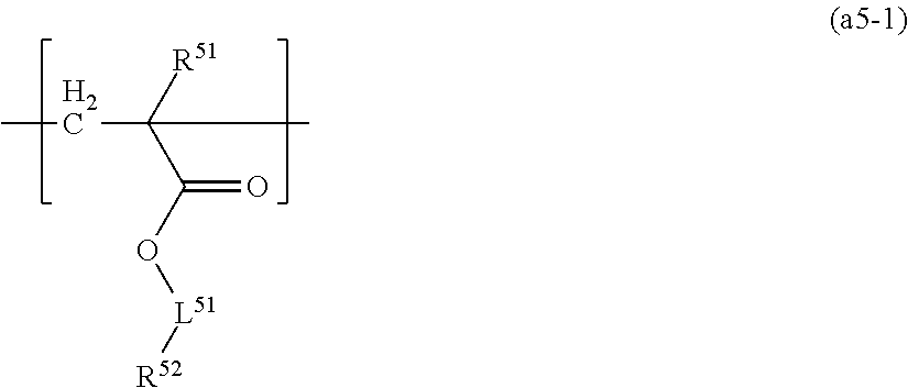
[R51]C(C(O[L51][R52])=O)(C)CC
